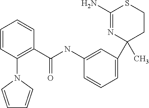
C1(C)(C2=CC=CC(NC(C3=C(N4C=CC=C4)C=CC=C3)=O)=C2)CCSC(N)=N1
